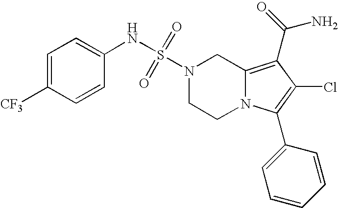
S(N1CCN2C(=C(C(N)=O)C(Cl)=C2C2=CC=CC=C2)C1)(=O)(=O)NC1=CC=C([CF3])C=C1
